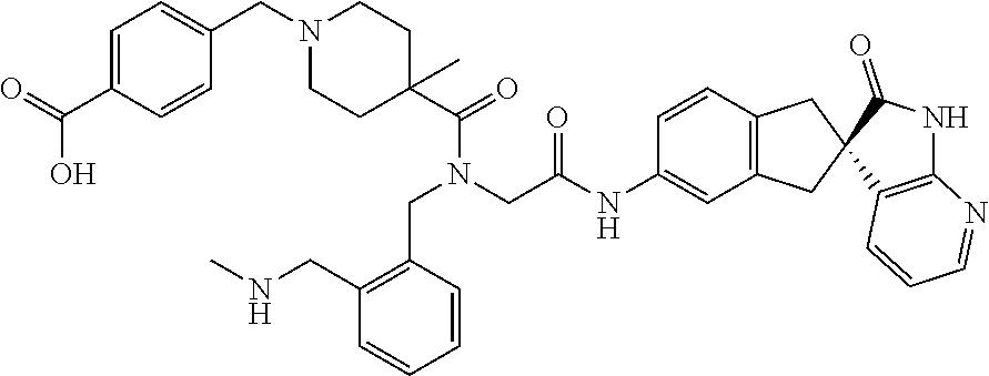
C1(CN2CCC(C(N(CC(=O)NC3=CC4=C(C=C3)CC3(C4)C4=C(NC3=O)N=CC=C4)CC3=C(CNC)C=CC=C3)=O)(C)CC2)=CC=C(C(=O)O)C=C1
